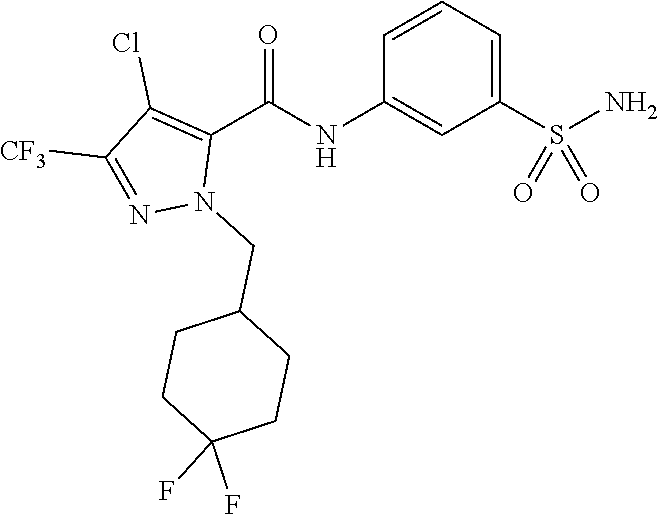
C1=CC=C(S(N)(=O)=O)C=C1NC(C1=C(Cl)C([CF3])=NN1CC1CCC(F)(F)CC1)=O
